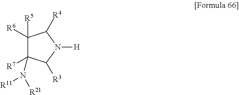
C1([R5])([R6])C([R7])(N([R11])[R21])C([R3])N([H])C1[R4]
